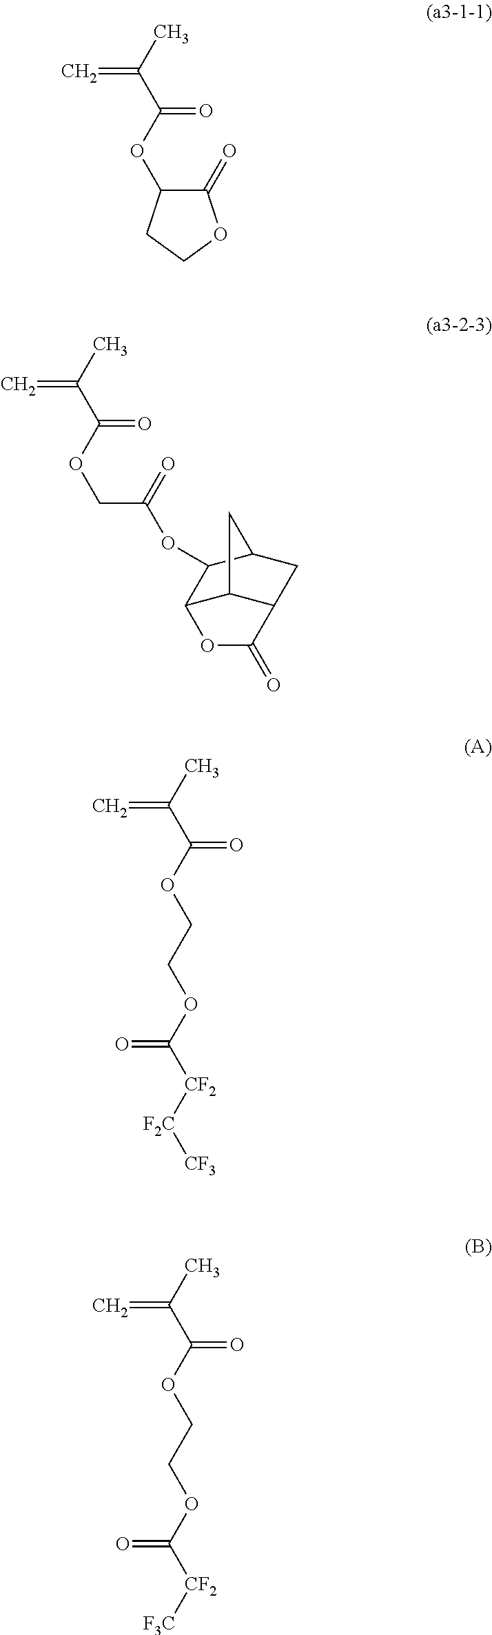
O(C(C(C)=C)=O)C1C(=O)OCC1.O(C(C(C)=C)=O)CC(OC1C2C3C(CC1C3)C(=O)O2)=O.CC(C(OCCOC([CF2][F2C][CF3])=O)=O)=C.CC(C(OCCOC([CF2][F3C])=O)=O)=C
